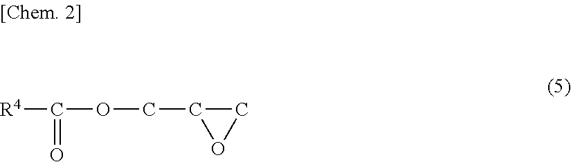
[R4]C(=O)OCC1CO1
